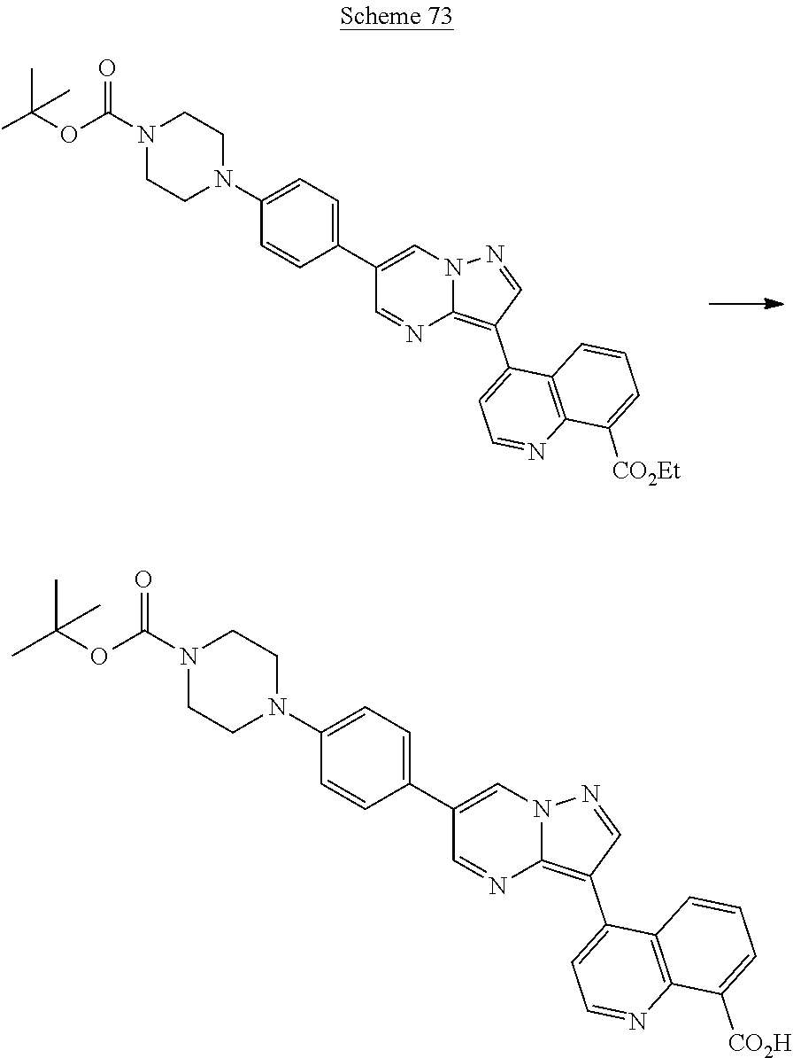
N1(C2=CC=C(C3=CN4C(=C(C5=CC=NC6=C5C=CC=C6[CO2H])C=N4)N=C3)C=C2)CCN(C(OC(C)(C)C)=O)CC1.N1(C2=CC=C(C3=CN4C(=C(C5=CC=NC6=C5C=CC=C6[CO2Et])C=N4)N=C3)C=C2)CCN(C(OC(C)(C)C)=O)CC1
